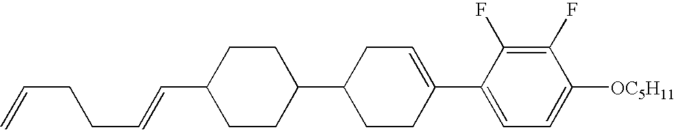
C1(F)=C(F)C(C2=CCC(C3CCC(C=CCCC=C)CC3)CC2)=CC=C1[OC5H11]
